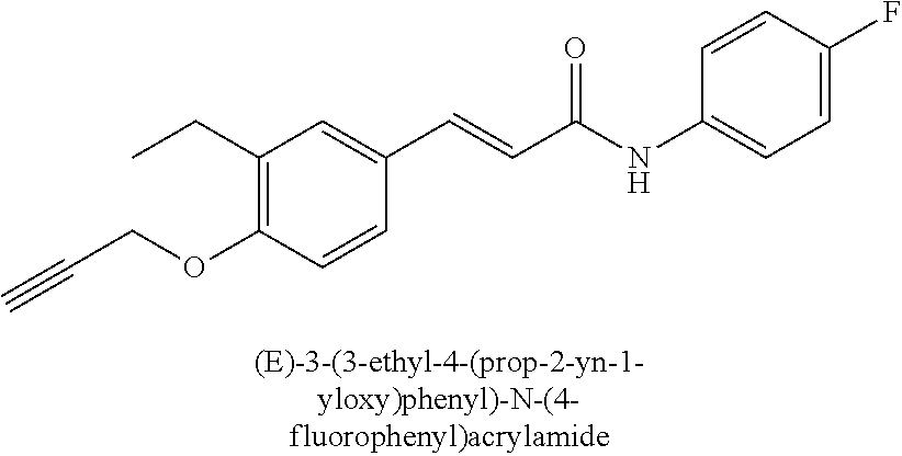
C1(CC)=C(OCC#C)C=CC(C=CC(NC2=CC=C(F)C=C2)=O)=C1
